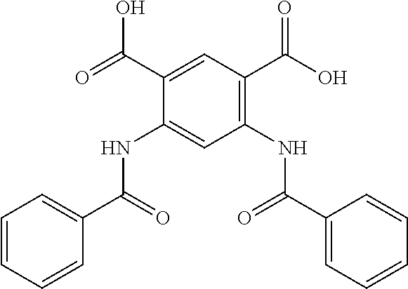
O=C(O)C1=CC(C(O)=O)=C(NC(=O)C2=CC=CC=C2)C=C1NC(=O)C1=CC=CC=C1
